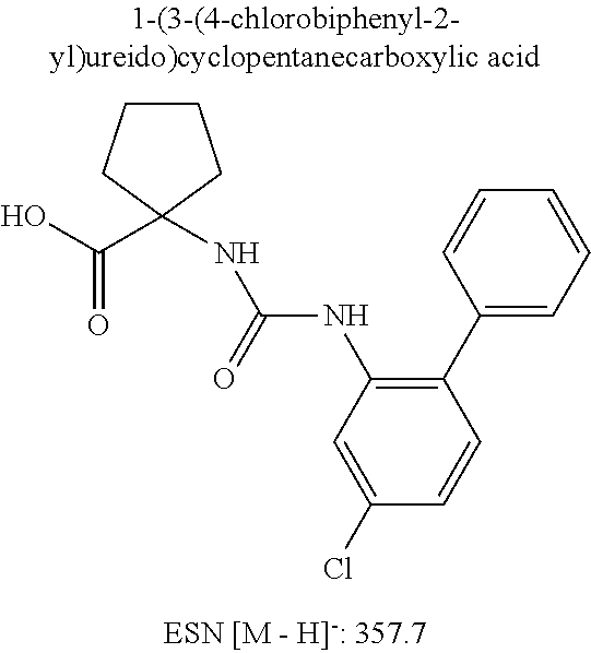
C1CCC(C(O)=O)(NC(NC2=C(C3=CC=CC=C3)C=CC(Cl)=C2)=O)C1
